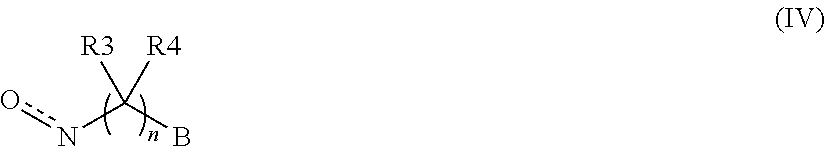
onC(B)([R3])[R4]
